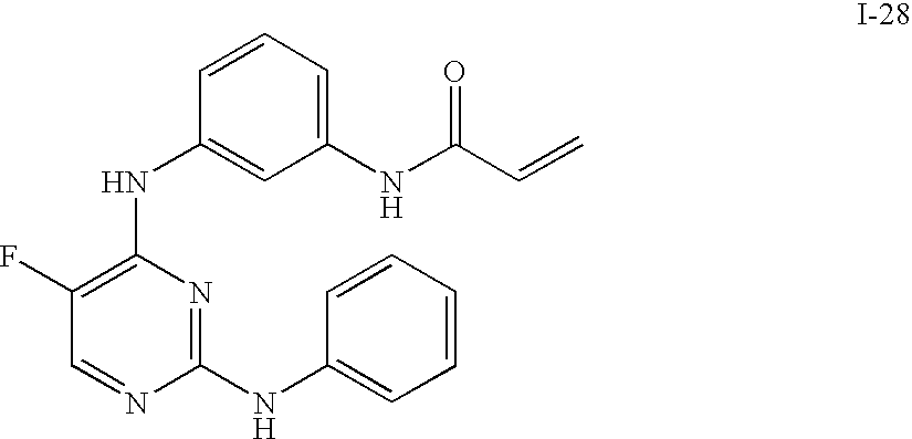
C1=CC=C(NC(C=C)=O)C=C1NC1=C(F)C=NC(NC2=CC=CC=C2)=N1
